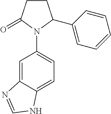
C1CC(=O)N(C2=CC=C3C(=C2)N=CN3)C1C1=CC=CC=C1
